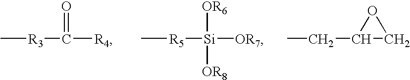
C[R3]C([R4])=O.C[R5][Si]([OR7])([OR6])[OR8].CCC1CO1
